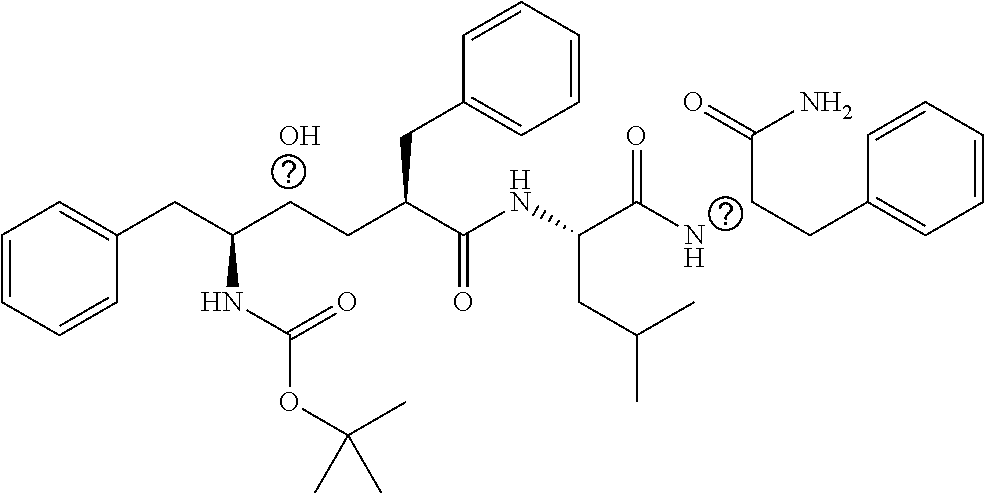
C1=CC=CC(CC(NC(OC(C)(C)C)=O)CCC(C(NC(C(N)=O)CC(C)C)=O)CC2=CC=CC=C2)=C1.C(CC1=CC=CC=C1)C(N)=O.O
